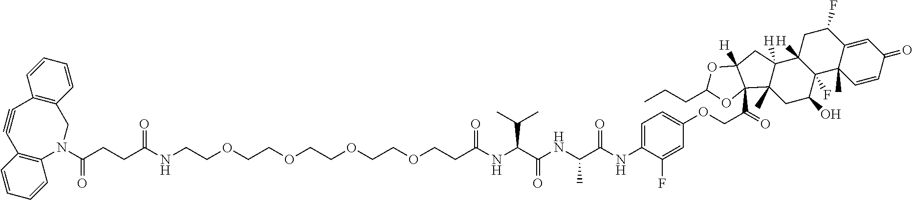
C1=CC(=O)C=C2C1(C)C1(F)C([H])(CC2F)C2([H])C(C)(CC1O)C1(C(=O)COC3=CC=C(NC(C(NC(C(NC(CCOCCOCCOCCOCCNC(CCC(=O)N4C5=C(C=CC=C5)C#CC5=C(C4)C=CC=C5)=O)=O)C(C)C)=O)C)=O)C(F)=C3)C([H])(C2)OC(CCC)O1
